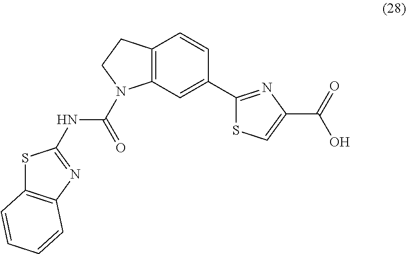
C12=C(C=C(C3=NC(C(=O)O)=CS3)C=C1)N(C(=O)NC1=NC3=C(S1)C=CC=C3)CC2
